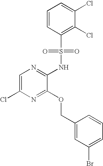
C1=C(Cl)N=C(OCC2=CC(Br)=CC=C2)C(NS(C2=C(Cl)C(Cl)=CC=C2)(=O)=O)=N1
